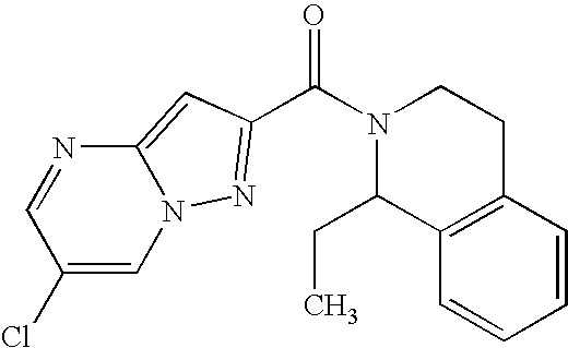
N1(C(=O)C2=NN3C=C(Cl)C=NC3=C2)C(CC)C2=C(CC1)C=CC=C2
